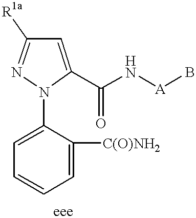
C1=C([C(O)NH2])C(N2C(C(N[A]B)=O)=CC([R1a])=N2)=CC=C1
